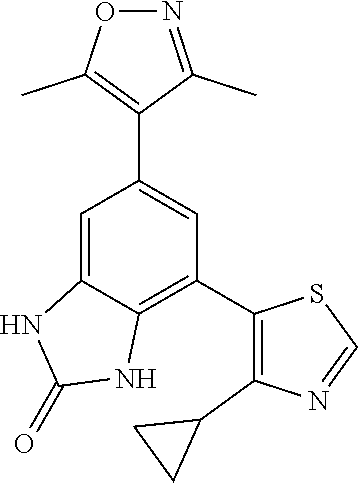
C1(C2=C(C3CC3)N=CS2)=C2C(=CC(C3=C(C)ON=C3C)=C1)NC(=O)N2
